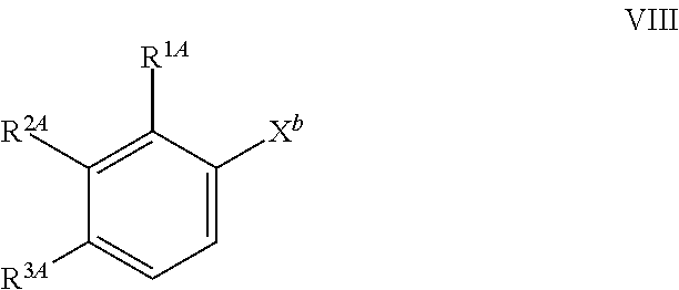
C1=C([Xb])C([R1A])=C([R2A])C([R3A])=C1
